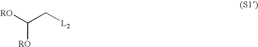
C([RO])([RO])C[L2]
